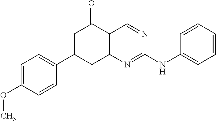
C1=C(OC)C=CC(C2CC3=C(C(=O)C2)C=NC(NC2=CC=CC=C2)=N3)=C1
